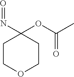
C1COCCC1(OC(C)=O)N=O
